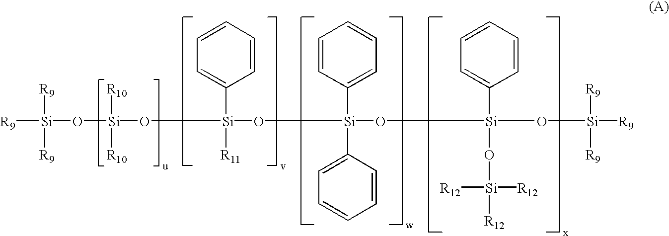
[R9][Si]([R9])([R9])O[Si]([R10])([R10])O[Si](C1=CC=CC=C1)([R11])O[Si](O[Si](O[Si]([R9])([R9])[R9])(C1=CC=CC=C1)O[Si]([R12])([R12])[R12])(C1=CC=CC=C1)C1=CC=CC=C1
